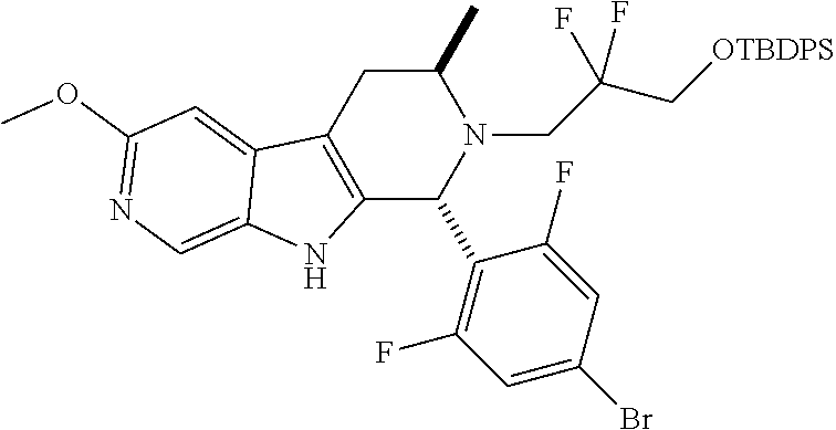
C1(C)CC2=C(C(C3=C(F)C=C(Br)C=C3F)N1CC(F)(C[OTBDPS])F)NC1=CN=C(OC)C=C21
